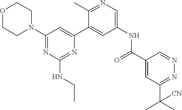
C1(N2CCOCC2)=NC(NCC)=NC(C2=CC(NC(C3=CC(C(C)(C)[CN])=NN=C3)=O)=CN=C2C)=C1
